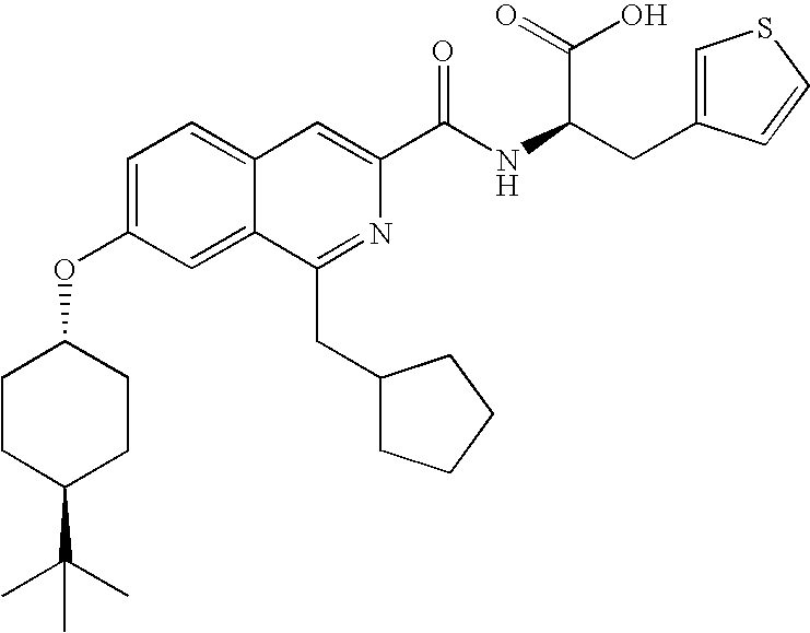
C1=C(OC2CCC(C(C)(C)C)CC2)C=C2C(=C1)C=C(C(NC(CC1=CSC=C1)C(=O)O)=O)N=C2CC1CCCC1
